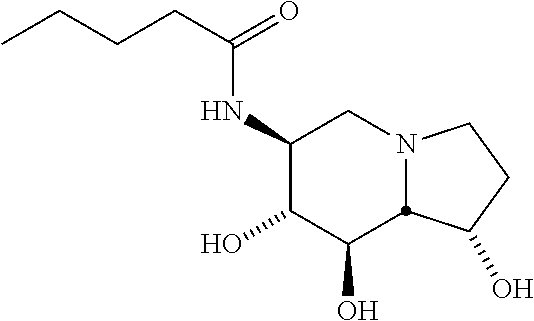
C1(NC(CCCC)=O)C(O)C(O)C2N(C1)CCC2O
